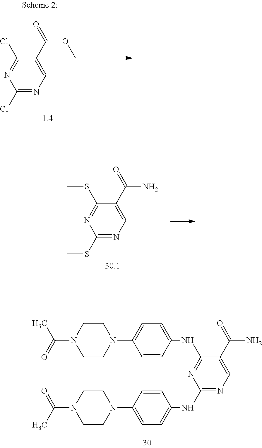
C1(NC2=CC=C(N3CCN(C(=O)C)CC3)C=C2)=NC(NC2=CC=C(N3CCN(C(C)=O)CC3)C=C2)=NC=C1C(=O)N.C1(SC)=NC(SC)=NC=C1C(=O)N.C1(Cl)=NC(Cl)=NC=C1C(=O)OCC
